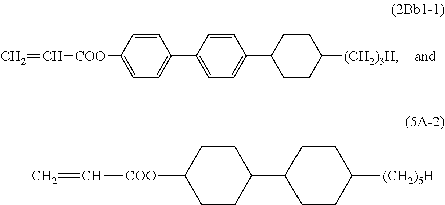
C=C[COO]C1=CC=C(C2=CC=C(C3CCC([(CH2)3H])CC3)C=C2)C=C1.C1CC([COO]C=C)CCC1C1CCC([(CH2)5H])CC1
